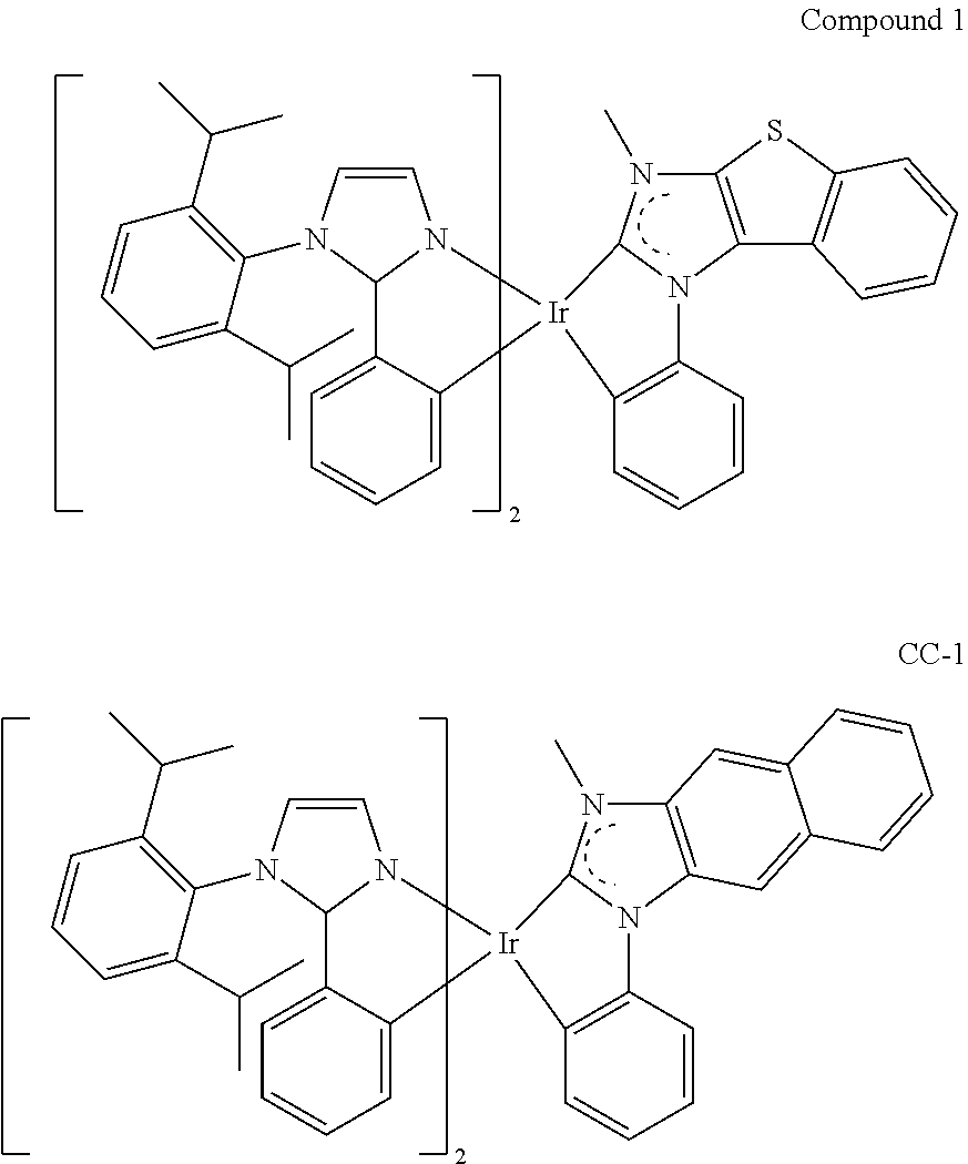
C1=C2C(=CC=C1)[Ir]1(N3C=CN(C4=C(C(C)C)C=CC=C4C(C)C)C23)C2=C(C=CC=C2)N2C1N(C)C1=C2C2=C(S1)C=CC=C2.C1=C2C(=CC=C1)[Ir]1(N3C=CN(C4=C(C(C)C)C=CC=C4C(C)C)C23)C2=C(C=CC=C2)N2C1N(C)C1=C2C=C2C(=C1)C=CC=C2
